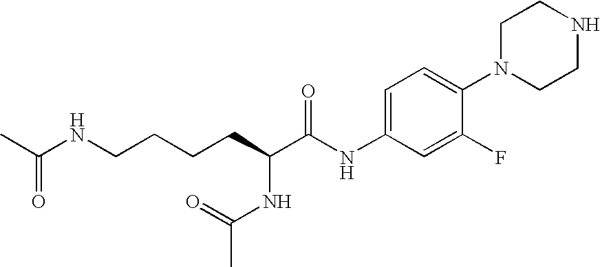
C1N(C2=CC=C(NC(C(CCCCNC(C)=O)NC(C)=O)=O)C=C2F)CCNC1
